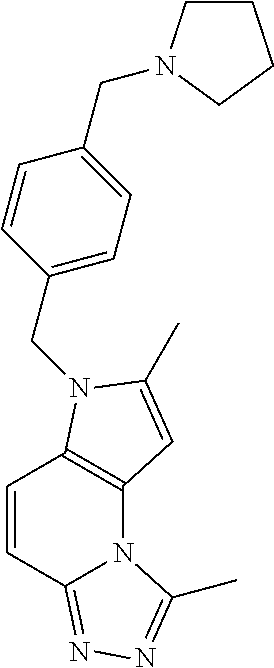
C12=C(N(CC3=CC=C(CN4CCCC4)C=C3)C(C)=C1)C=CC1=NN=C(C)N21
